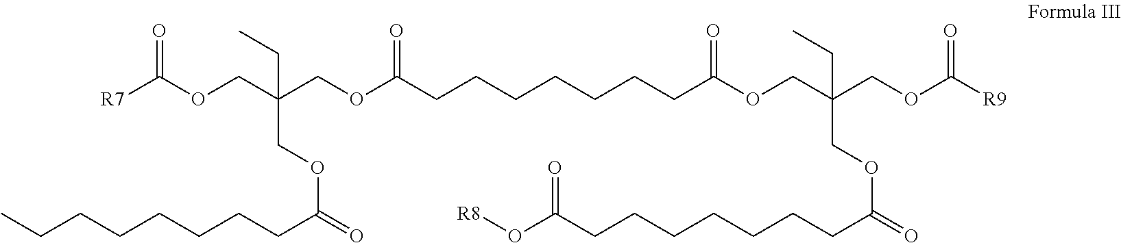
[R7]C(OCC(COC(CCCCCCCC(OCC(COC([R9])=O)(CC)COC(=O)CCCCCCCC(O[R8])=O)=O)=O)(CC)COC(=O)CCCCCCCC)=O
